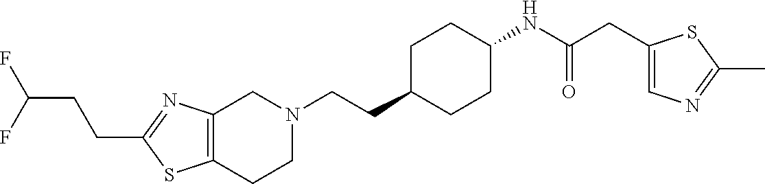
C12=C(CCN(CCC3CCC(NC(CC4=CN=C(C)S4)=O)CC3)C1)SC(CCC(F)F)=N2
